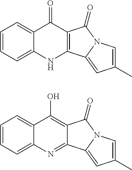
C1=CC=C2C(=C1)C(=O)C1=C(N2)C2=CC(C)=CN2C1=O.C1=CC=C2C(=C1)C(O)=C1C(=N2)C2=CC(C)=CN2C1=O
